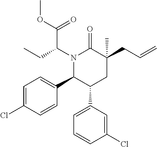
N1(C(C(OC)=O)CC)C(C2=CC=C(Cl)C=C2)C(C2=CC=CC(Cl)=C2)CC(CC=C)(C)C1=O
